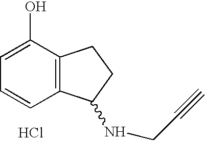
C1=CC=C(O)C2=C1C(NCC#C)CC2.Cl
